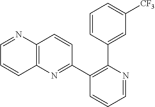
C1(C2=NC3=C(C=C2)N=CC=C3)=C(C2=CC([CF3])=CC=C2)N=CC=C1
